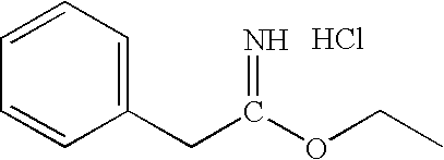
C(C(OCC)=N)C1=CC=CC=C1.Cl
